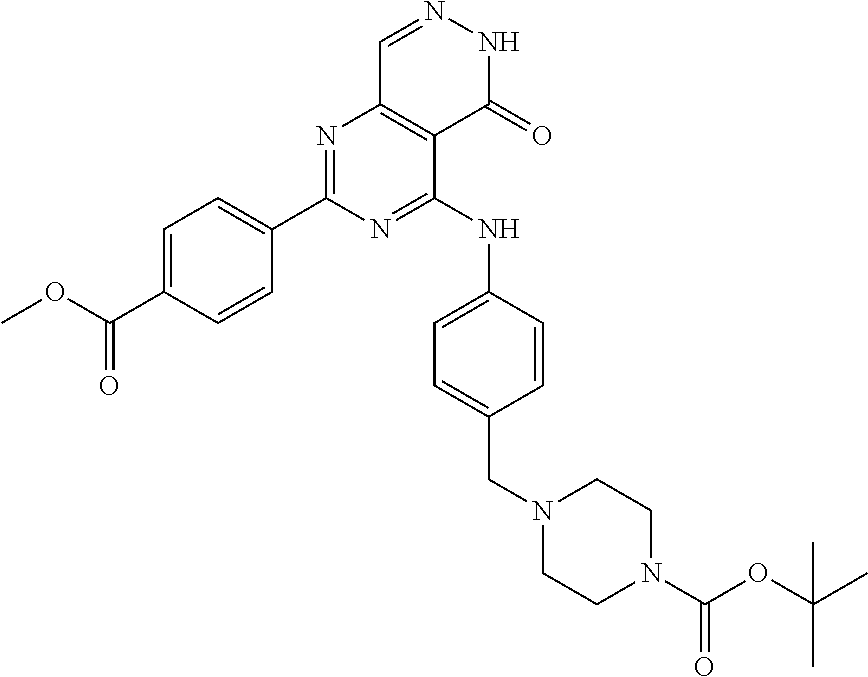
C1(C2=NC3=C(C(NC4=CC=C(CN5CCN(C(OC(C)(C)C)=O)CC5)C=C4)=N2)C(=O)NN=C3)=CC=C(C(OC)=O)C=C1
